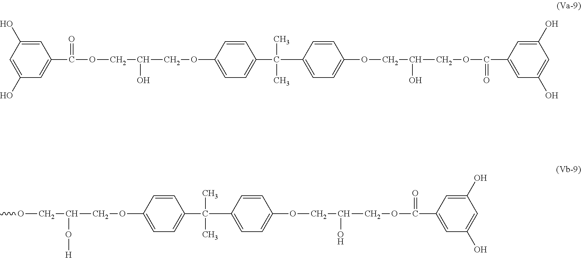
C1=C(O)C=C(C(=O)OCC(COC2=CC=C(C(C3=CC=C(OCC(COC(=O)C4=CC(O)=CC(O)=C4)O)C=C3)(C)C)C=C2)O)C=C1O.COCC(COC1=CC=C(C(C2=CC=C(OCC(COC(C3=CC(O)=CC(O)=C3)=O)O)C=C2)(C)C)C=C1)O[H]
